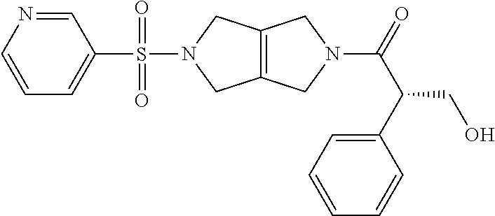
C12=C(CN(S(C3=CC=CN=C3)(=O)=O)C1)CN(C(=O)C(C1=CC=CC=C1)CO)C2
